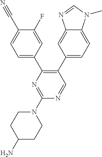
N1=CC(C2=CC=C3C(=C2)N=CN3C)=C(C2=CC=C(C#N)C(F)=C2)N=C1N1CCC(N)CC1
